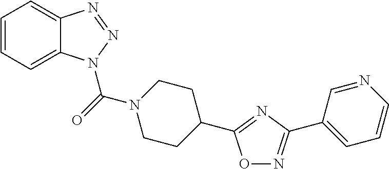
C1=CC=C2C(=C1)N=NN2C(N1CCC(C2=NC(C3=CC=CN=C3)=NO2)CC1)=O
